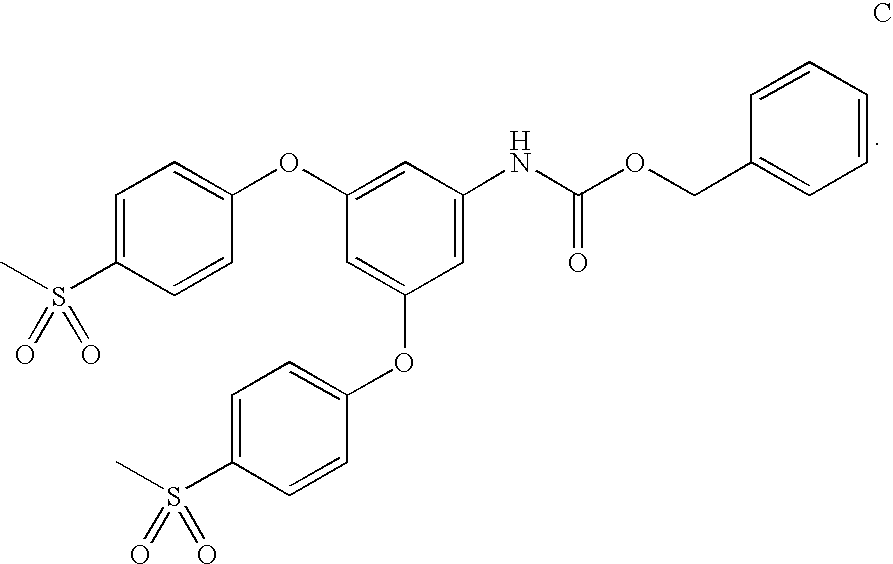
C1=C(S(C)(=O)=O)C=CC(OC2=CC(NC(OCC3=CC=CC=C3)=O)=CC(OC3=CC=C(S(C)(=O)=O)C=C3)=C2)=C1
